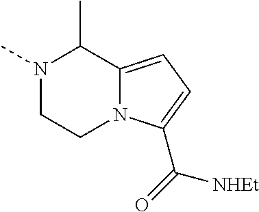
N1(C)CCN2C(=CC=C2C(=O)[NHEt])C1C
